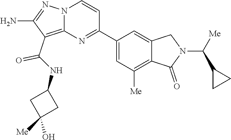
C1(C(NC2CC(O)([Me])C2)=O)=C2N(N=C1N)C=CC(C1=CC([Me])=C3C(=C1)CN(C(C1CC1)[Me])C3=O)=N2
